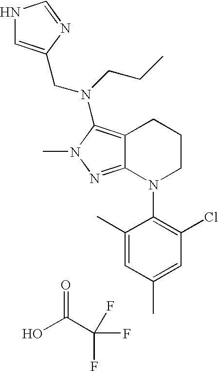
OC(C(F)(F)F)=O.C12=NN(C)C(N(CCC)CC3=CNC=N3)=C1CCCN2C1=C(Cl)C=C(C)C=C1C
